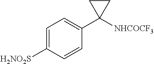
C1=C([H2NO2S])C=CC(C2([NHCOCF3])CC2)=C1
